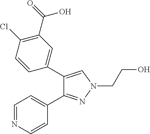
C1(C2=CC(C(=O)O)=C(Cl)C=C2)=CN(CCO)N=C1C1=CC=NC=C1
